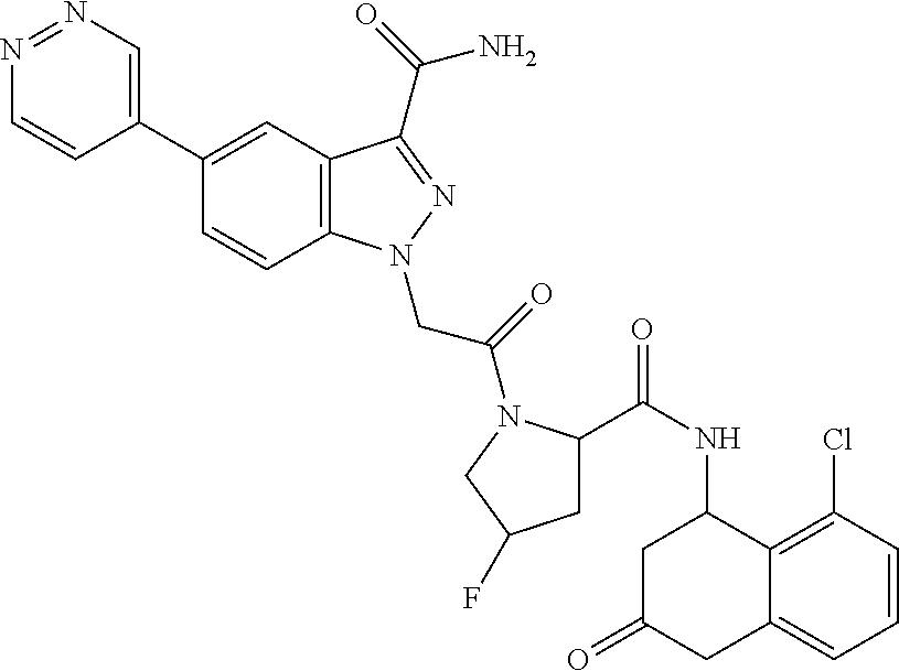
N1=NC=C(C2=CC3=C(C=C2)N(CC(=O)N2C(C(NC4CC(=O)CC5=CC=CC(Cl)=C45)=O)CC(F)C2)N=C3C(=O)N)C=C1
